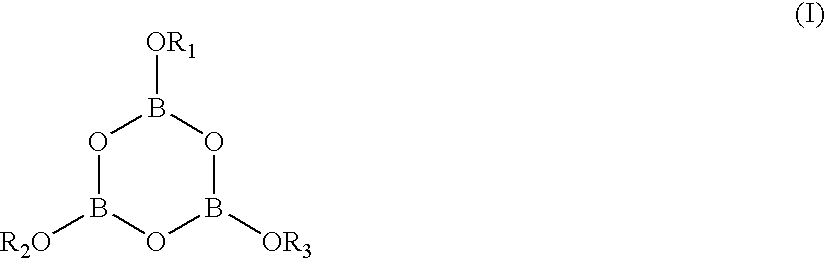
O1B([R2O])OB([OR3])OB1[OR1]
